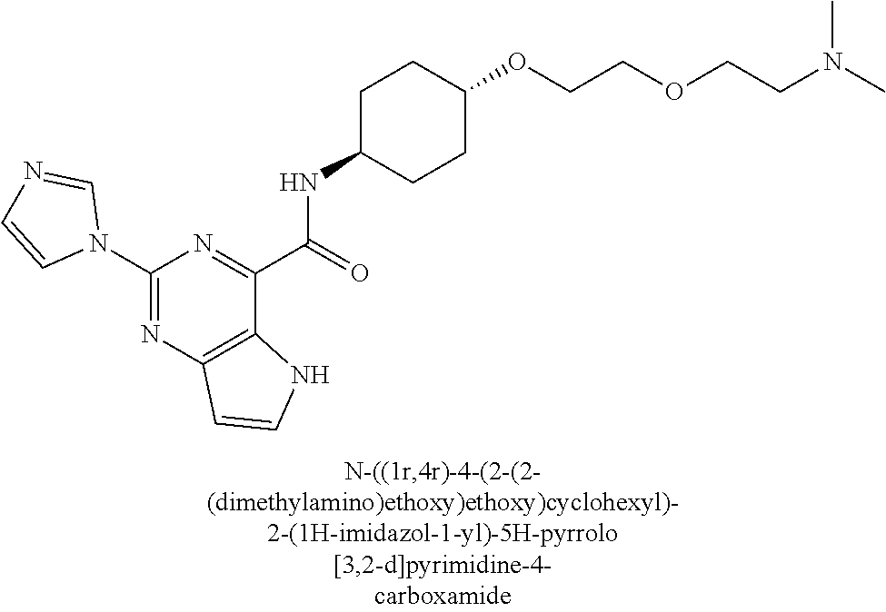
C1(N2C=NC=C2)=NC2=C(C(C(=O)NC3CCC(OCCOCCN(C)C)CC3)=N1)NC=C2
